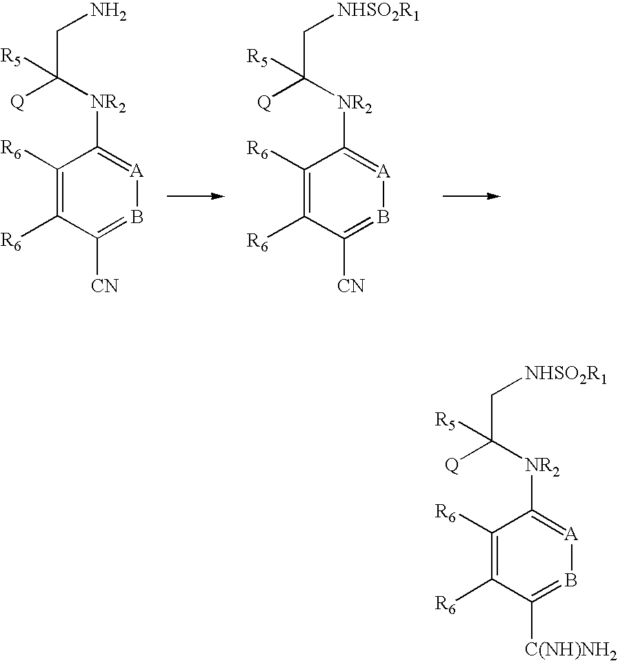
C1([CN])=B[A]=C([NR2]C([Q])(CN)[R5])C([R6])=C1[R6].C1([CN])=B[A]=C([NR2]C([Q])(C[NHSO2R1])[R5])C([R6])=C1[R6].C1([C(NH)NH2])=B[A]=C([NR2]C([Q])(C[NHSO2R1])[R5])C([R6])=C1[R6]
